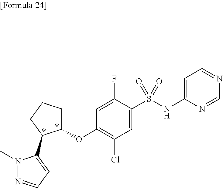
N1(C)N=CC=C1C1CCCC1OC1=C(Cl)C=C(S(NC2=CC=NC=N2)(=O)=O)C(F)=C1
